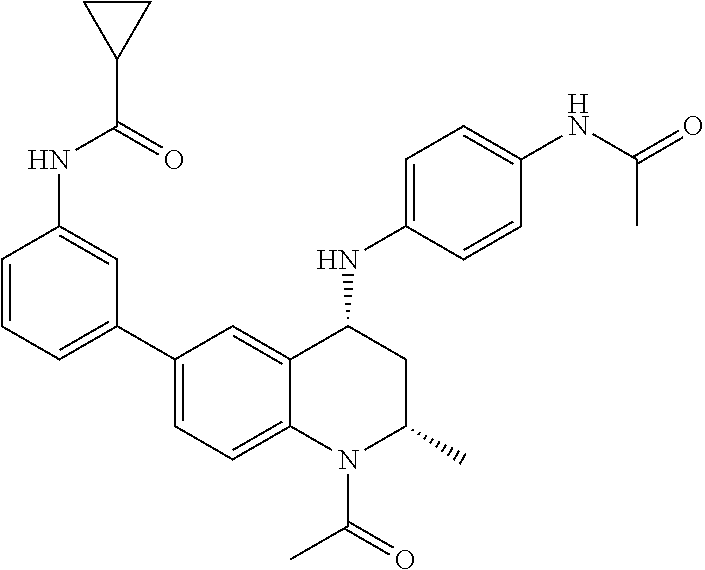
C1(NC2CC(C)N(C(C)=O)C3=CC=C(C4=CC=CC(NC(=O)C5CC5)=C4)C=C23)=CC=C(NC(C)=O)C=C1
